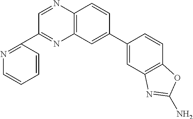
C12=C(C=C(C3=CC4=C(C=C3)OC(N)=N4)C=C1)N=C(C1=NC=CC=C1)C=N2
